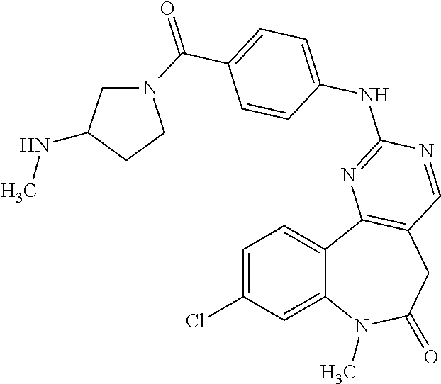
C12=CC(Cl)=CC=C1C1=C(CC(=O)N2C)C=NC(NC2=CC=C(C(=O)N3CC(NC)CC3)C=C2)=N1
